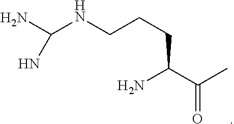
NC(NCCCC(N)C(=O)C)N
